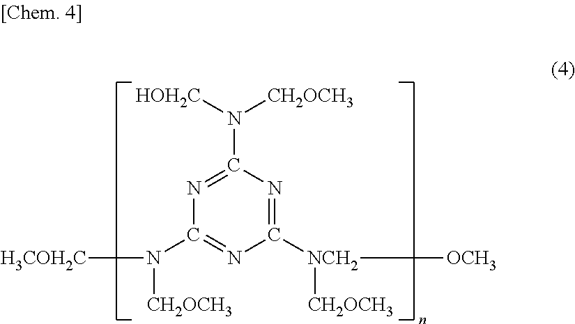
C1([NCH2]([CH2OCH3])[OCH3])=NC(N([HOH2C])[CH2OCH3])=NC(N([CH2OCH3])[H3COH2C])=N1
